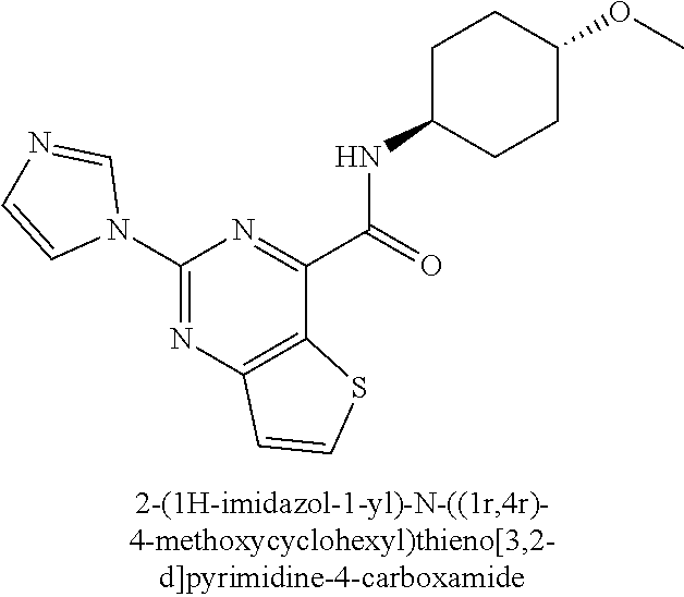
C1(N2C=NC=C2)=NC2=C(C(C(=O)NC3CCC(OC)CC3)=N1)SC=C2
